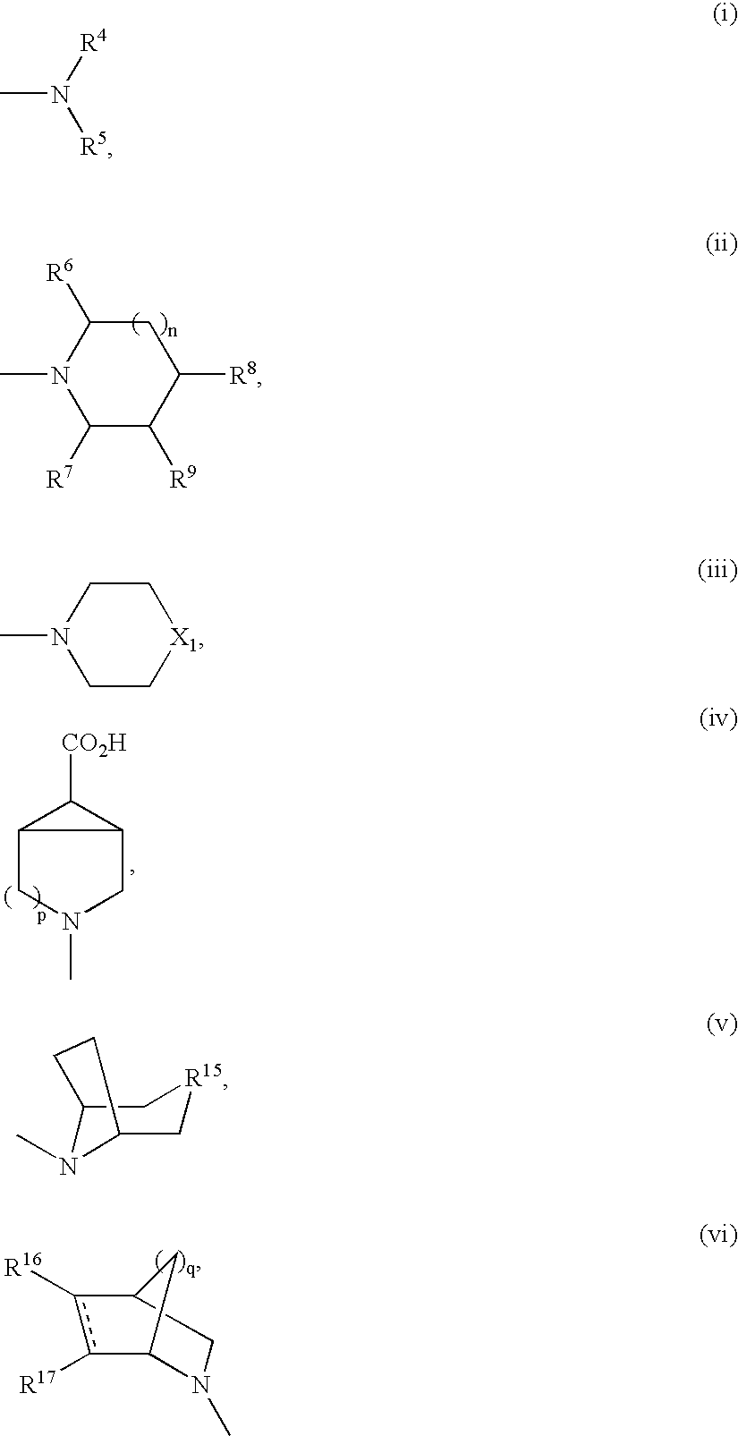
N1(C)C([R7])C([R9])C([R8])CC1[R6].C12CN(C)CC1C2[CO2H].N1(C)C2c([R17])c([R16])C(C1)C2.C1[R15]CC2N(C)C1CC2.CN([R4])[R5].C1N(C)CC[X1]C1
